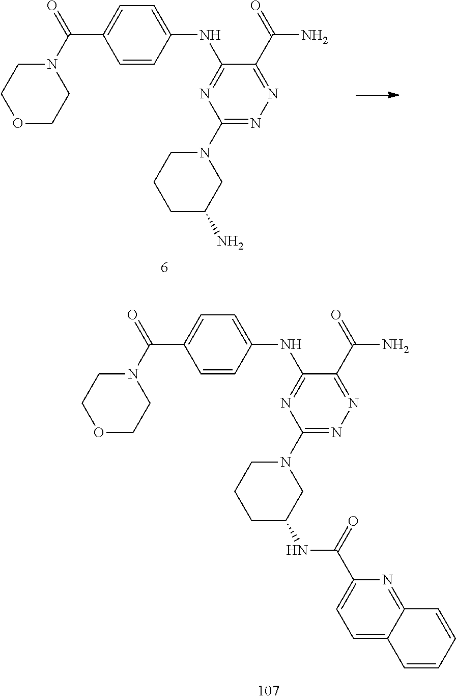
C1=CC(NC2=NC(N3CCCC(N)C3)=NN=C2C(=O)N)=CC=C1C(N1CCOCC1)=O.C1=CC(NC2=NC(N3CCCC(NC(C4=CC=C5C(=N4)C=CC=C5)=O)C3)=NN=C2C(=O)N)=CC=C1C(N1CCOCC1)=O
